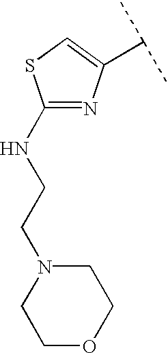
C1(NCCN2CCOCC2)=NC(C(C)C)=CS1
